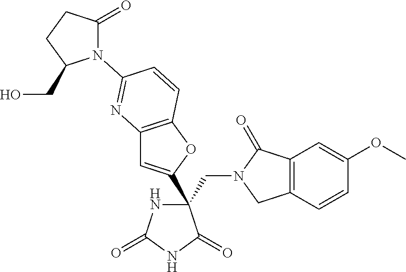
C(C1(C2=CC3=C(O2)C=CC(N2C(=O)CCC2CO)=N3)NC(=O)NC1=O)N1CC2=C(C1=O)C=C(OC)C=C2
